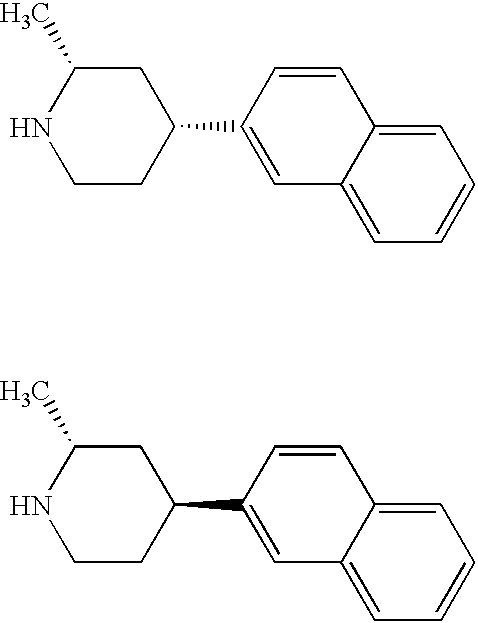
C1=C2C(=CC=C1)C=C(C1CC(C)NCC1)C=C2.C1=C2C(=CC=C1)C=C(C1CC(C)NCC1)C=C2
